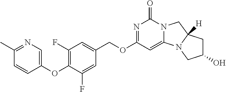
C1(F)=C(OC2=CN=C(C)C=C2)C(F)=CC(COC2=NC(=O)N3C(=C2)N2C([H])(C3)CC(O)C2)=C1
